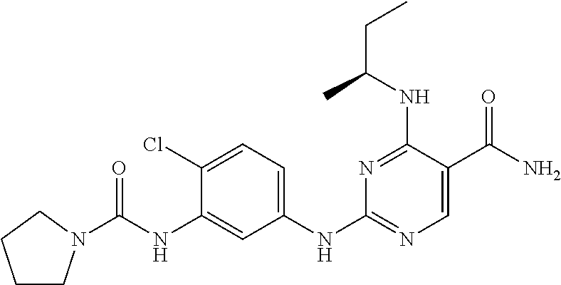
C1(NC(=O)N2CCCC2)=CC(NC2=NC=C(C(N)=O)C(NC(CC)C)=N2)=CC=C1Cl
